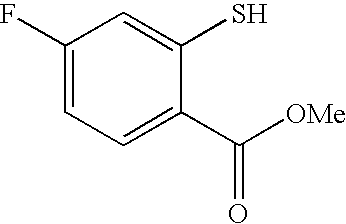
C1(F)=CC=C(C([OMe])=O)C(S)=C1
